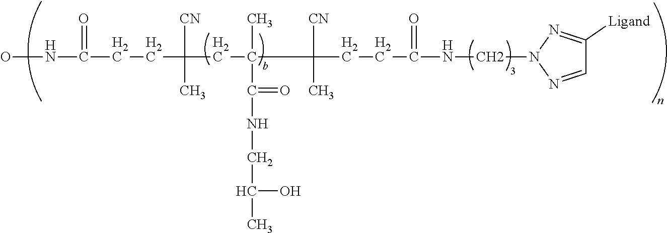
N(O)C(=O)CCC([CN])(C)CC(C)(C([CN])(C)CCC(=O)NCN1N=CC([Ligand])=N1)C(=O)NCC(O)C
